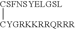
[CSFNSYELGSL][CYGRKKRRQRRR]
